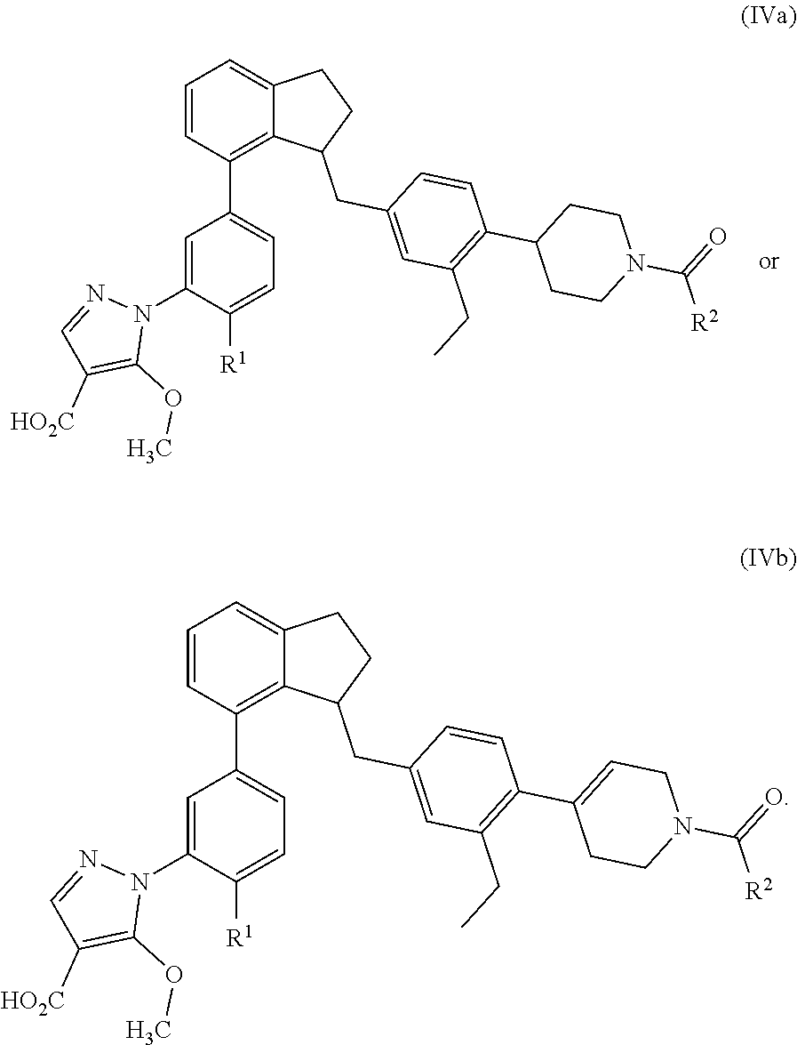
C1=C(N2N=CC([HO2C])=C2OC)C([R1])=CC=C1C1=C2C(=CC=C1)CCC2CC1=CC(CC)=C(C2CCN(C([R2])=O)CC2)C=C1.C1=C(N2N=CC([HO2C])=C2OC)C([R1])=CC=C1C1=C2C(=CC=C1)CCC2CC1=CC(CC)=C(C2=CCN(C([R2])=O)CC2)C=C1
